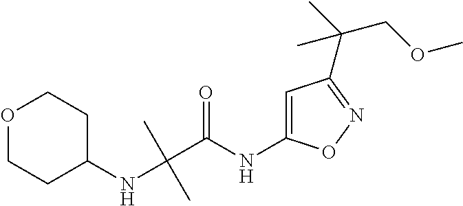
C(C(NC1=CC(C(C)(COC)C)=NO1)=O)(NC1CCOCC1)(C)C
